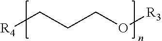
[R4]CCCO[R3]
